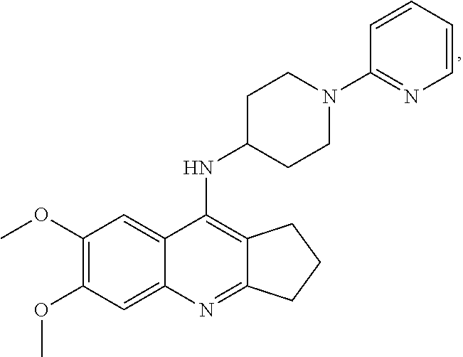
C12=C(NC3CCN(C4=NC=CC=C4)CC3)C3=CC(OC)=C(OC)C=C3N=C1CCC2
